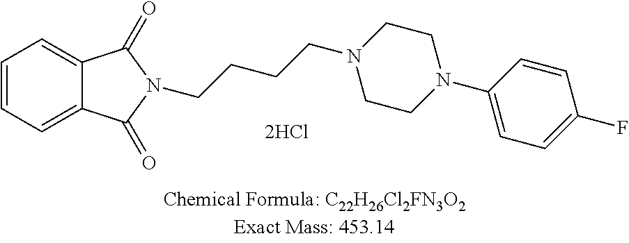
C12=CC=CC=C1C(=O)N(CCCCN1CCN(C3=CC=C(F)C=C3)CC1)C2=O
